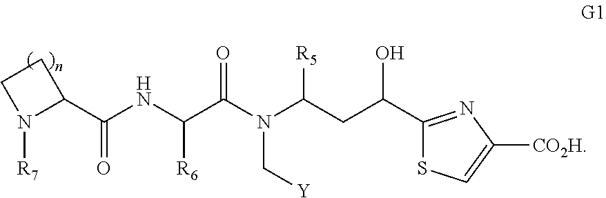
C1(C(NC(C(N(C(CC(C2=NC([CO2H])=CS2)O)[R5])C[Y])=O)[R6])=O)CCN1[R7]
